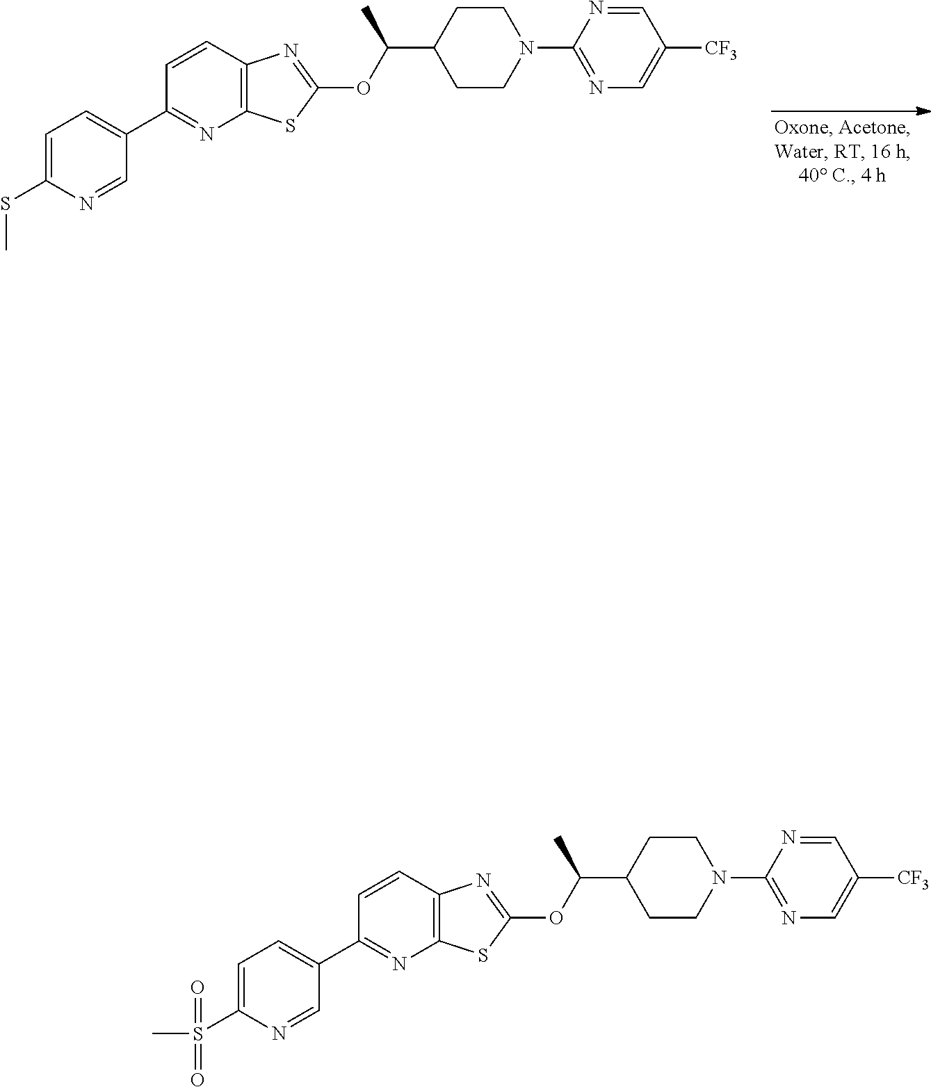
C12=C(C=CC(C3=CC=C(SC)N=C3)=N1)N=C(OC(C)C1CCN(C3=NC=C([CF3])C=N3)CC1)S2.C12=C(C=CC(C3=CC=C(S(=O)(C)=O)N=C3)=N1)N=C(OC(C)C1CCN(C3=NC=C([CF3])C=N3)CC1)S2
